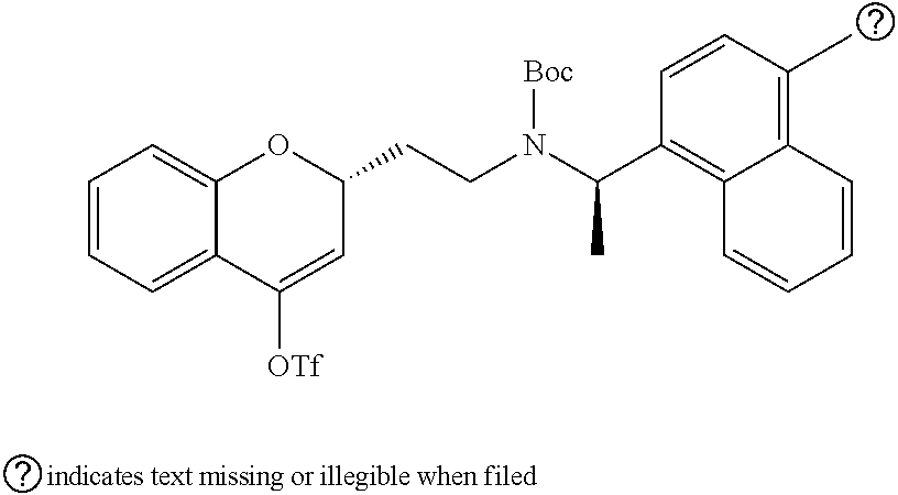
C1=CC=C2C(=C1)OC(CCN(C(C1=C3C(=C(C)C=C1)C=CC=C3)C)[Boc])C=C2[OTf]
